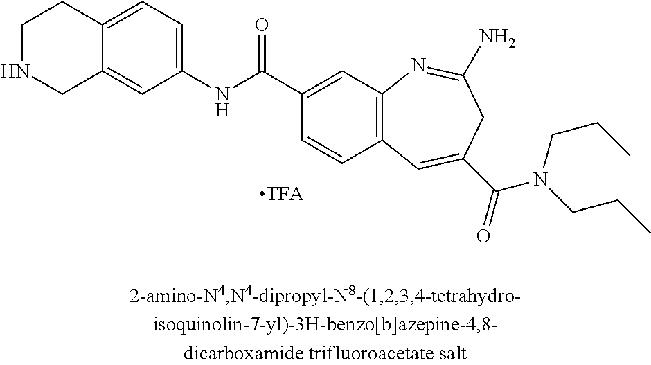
C1NCC2=CC(NC(C3=CC4=C(C=C3)C=C(C(=O)N(CCC)CCC)CC(N)=N4)=O)=CC=C2C1
